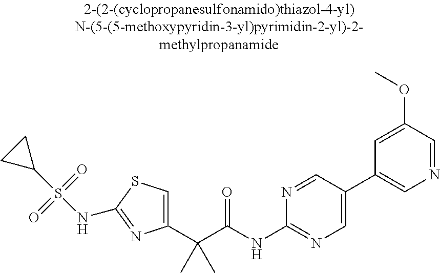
C1(C(C(NC2=NC=C(C3=CN=CC(OC)=C3)C=N2)=O)(C)C)=CSC(NS(C2CC2)(=O)=O)=N1
